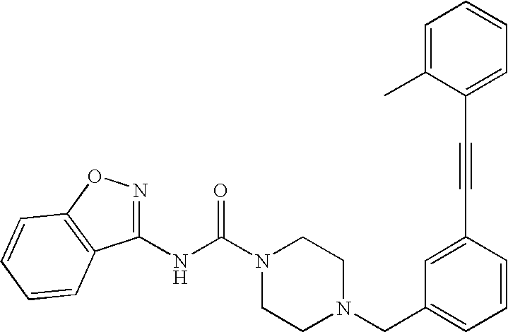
N(C(N1CCN(CC2=CC=CC(C#CC3=CC=CC=C3C)=C2)CC1)=O)C1=NOC2=C1C=CC=C2
